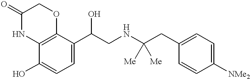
C1(=O)NC2=C(OC1)C(C(CNC(CC1=CC=C([NMe2])C=C1)([Me])[Me])O)=CC=C2O
